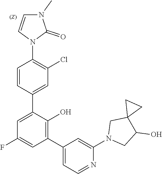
C1=C(C2=CC(Cl)=C(N3C(=O)N(C)C=C3)C=C2)C(O)=C(C2=CC=NC(N3CC(O)C4(C3)CC4)=C2)C=C1F
